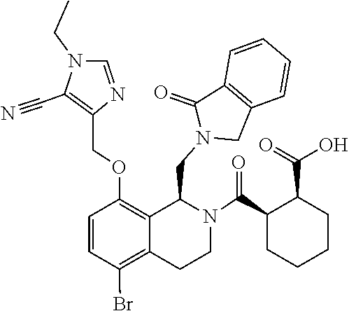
C12=C(C=CC=C1)CN(CC1C3=C(OCC4=C(C#N)N(CC)C=N4)C=CC(Br)=C3CCN1C(C1CCCCC1C(=O)O)=O)C2=O
